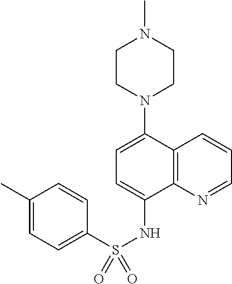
C12=C(N=CC=C1)C(NS(C1=CC=C(C)C=C1)(=O)=O)=CC=C2N1CCN(C)CC1
